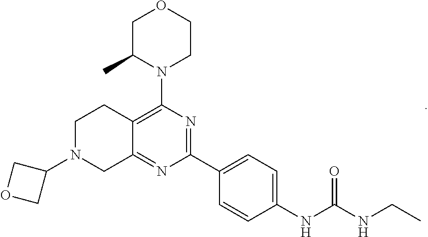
CCNC(NC1=CC=C(C2=NC(N3CCOCC3C)=C3C(=N2)CN(C2COC2)CC3)C=C1)=O
